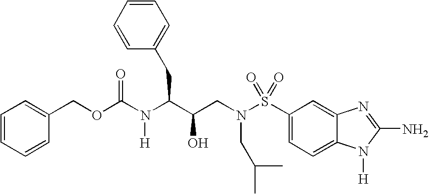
C1(S(N(CC(C(N(C(OCC2=CC=CC=C2)=O)[H])CC2=CC=CC=C2)O)CC(C)C)(=O)=O)=CC=C2C(=C1)N=C(N)N2[H]
